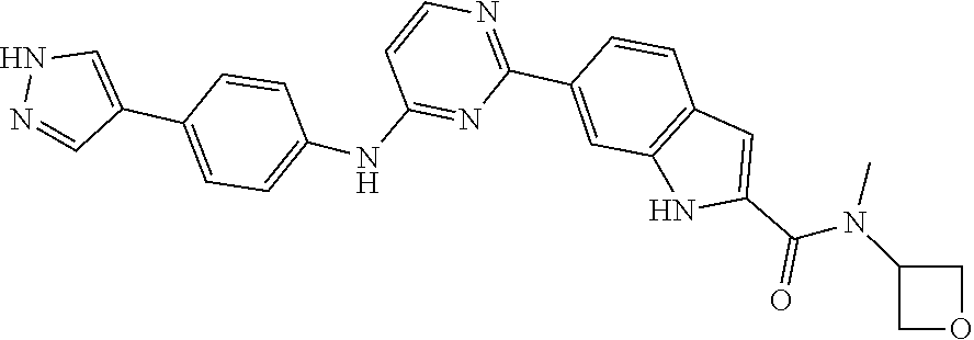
N(C1COC1)(C)C(C1=CC2=C(C=C(C3=NC=CC(NC4=CC=C(C5=CNN=C5)C=C4)=N3)C=C2)N1)=O
